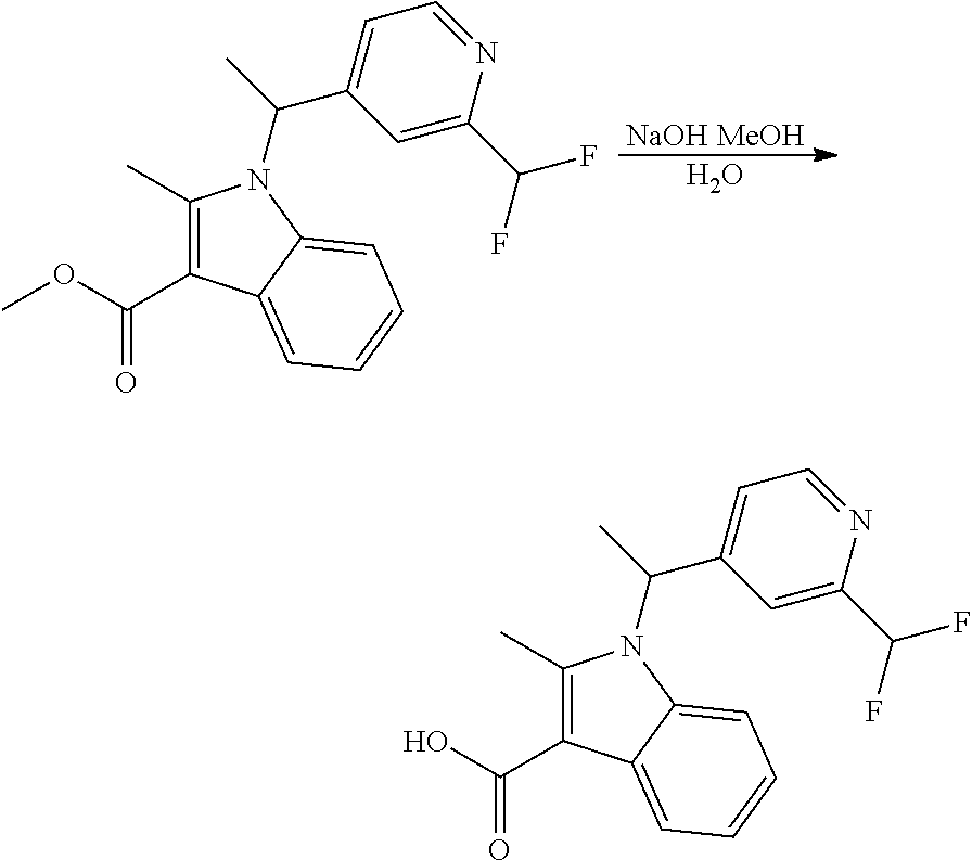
OC(C1=C(C)N(C(C)C2=CC=NC(C(F)F)=C2)C2=CC=CC=C12)=O.COC(C1=C(C)N(C(C)C2=CC=NC(C(F)F)=C2)C2=CC=CC=C12)=O.[NaOH MeOH].O
